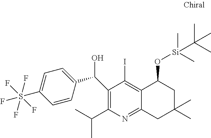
C1(C(O)C2=CC=C(S(F)(F)(F)(F)F)C=C2)=C(C(C)C)N=C2C(=C1I)C(O[Si](C(C)(C)C)(C)C)CC(C)(C)C2
